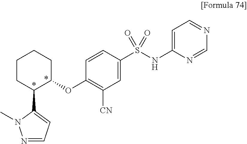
N1=CC=C(C2C(OC3=C([CN])C=C(S(=O)(=O)NC4=CC=NC=N4)C=C3)CCCC2)N1C
